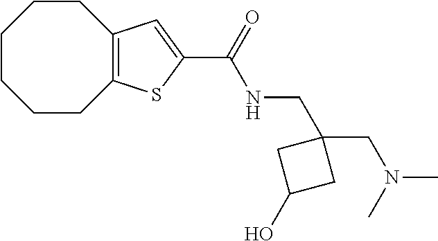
C1CCCC2=C(CC1)C=C(C(NCC1(CN(C)C)CC(O)C1)=O)S2
